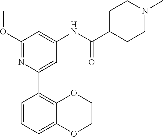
C1COC2=CC=CC(C3=CC(NC(=O)C4CCN(C)CC4)=CC(OC)=N3)=C2O1
